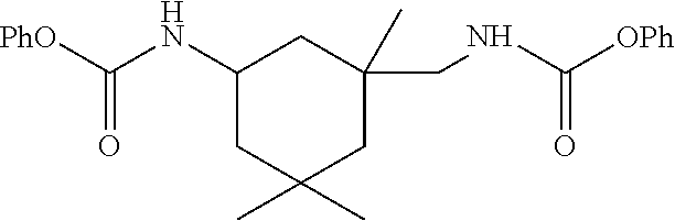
CC1(C)CC(NC(=O)[PhO])CC(CNC(=O)[OPh])(C)C1
